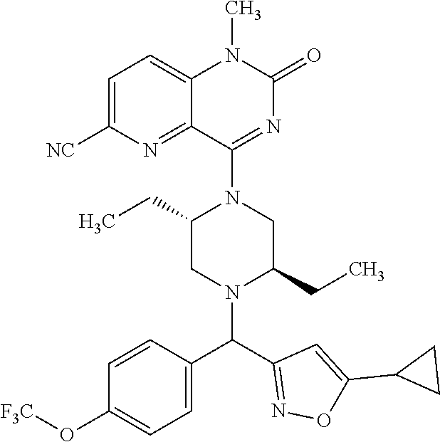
C1=C([NC])N=C2C(=C1)N(C)C(=O)N=C2N1CC(CC)N(C(C2=CC=C(O[F3C])C=C2)C2=NOC(C3CC3)=C2)CC1CC
